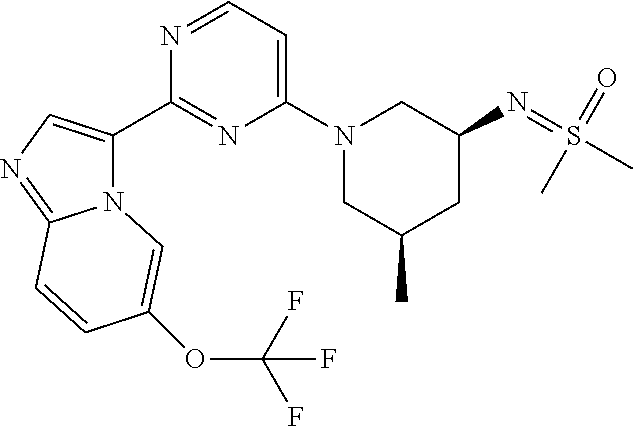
N12C(C3=NC(N4CC(C)CC(N=S(C)(=O)C)C4)=CC=N3)=CN=C1C=CC(OC(F)(F)F)=C2
